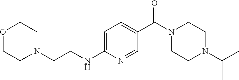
N1(CCNC2=CC=C(C(N3CCN(C(C)C)CC3)=O)C=N2)CCOCC1
